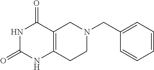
N1C(=O)NC2=C(C1=O)CN(CC1=CC=CC=C1)CC2
